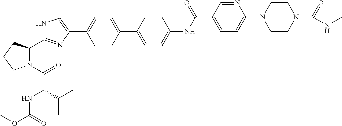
C1=CC(C2=CC=C(NC(C3=CC=C(N4CCN(C(=O)NC)CC4)N=C3)=O)C=C2)=CC=C1C1=CNC(C2N(C(=O)C(NC(OC)=O)C(C)C)CCC2)=N1
